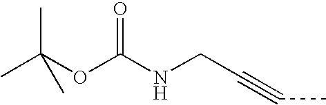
C(NCC#CC)(OC(C)(C)C)=O
